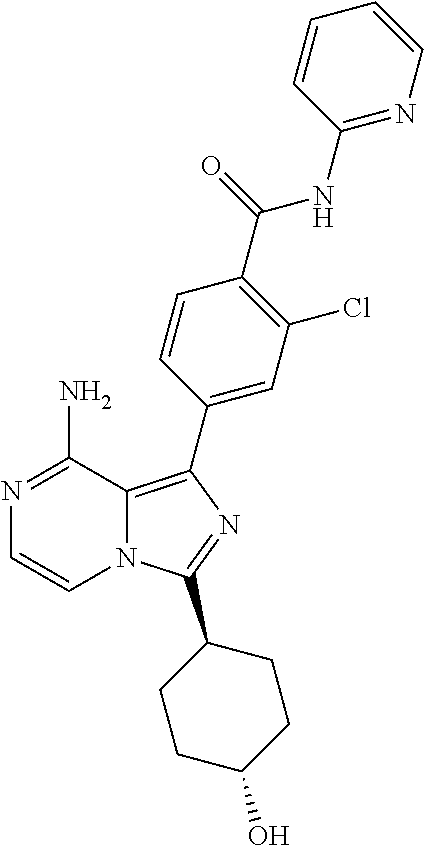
N12C(=C(C3=CC(Cl)=C(C(=O)NC4=NC=CC=C4)C=C3)N=C1C1CCC(O)CC1)C(N)=NC=C2
